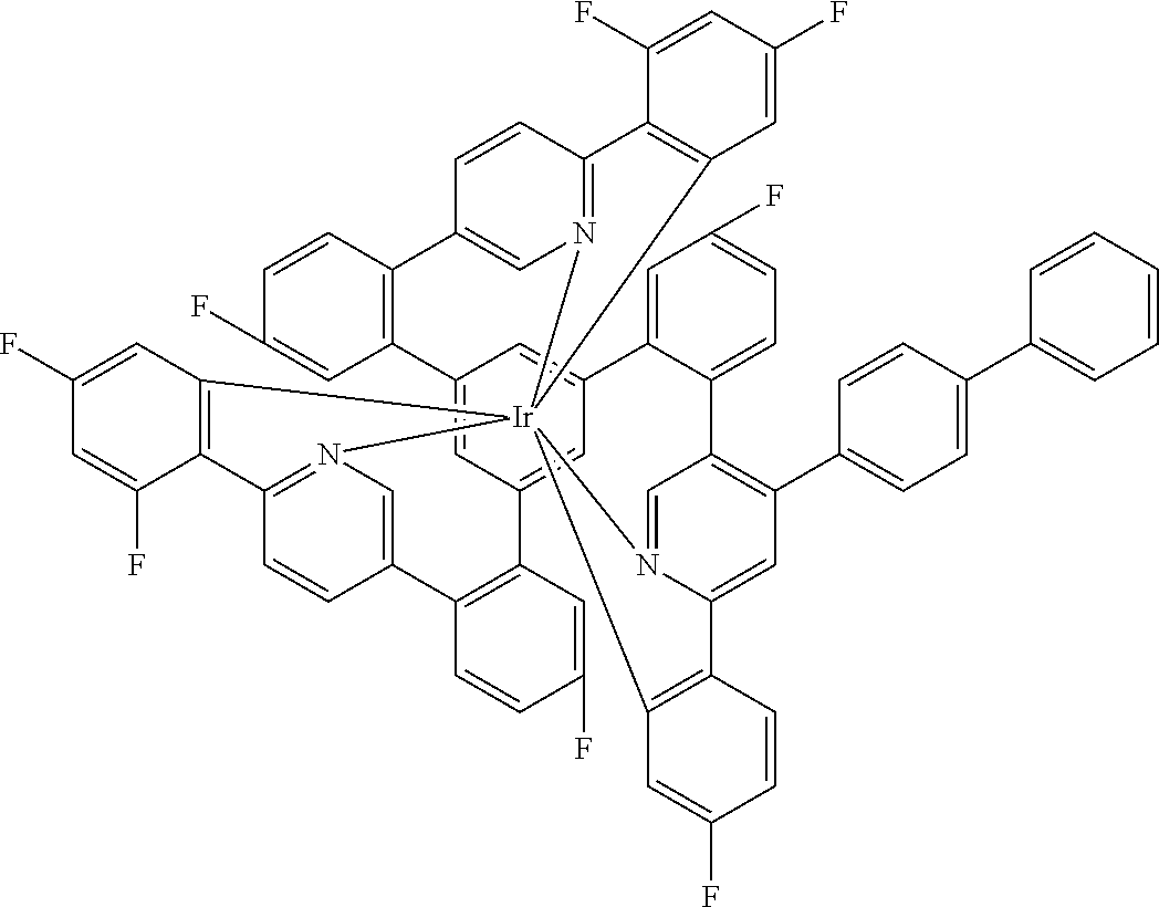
C12=CC3=CC(=C1)C1=CC(F)=CC=C1C1=C(C4=CC=C(C5=CC=CC=C5)C=C4)C=C4N(=C1)[Ir]15(N6=C(C=CC(=C6)C6=C3C=C(F)C=C6)C3=C1C=C(F)C=C3F)(N1=C(C=CC(=C1)C1=C2C=C(F)C=C1)C1=C5C=C(F)C=C1F)C1=C4C=CC(F)=C1
